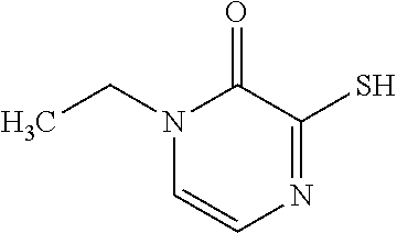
N1(CC)C=CN=C(S)C1=O
